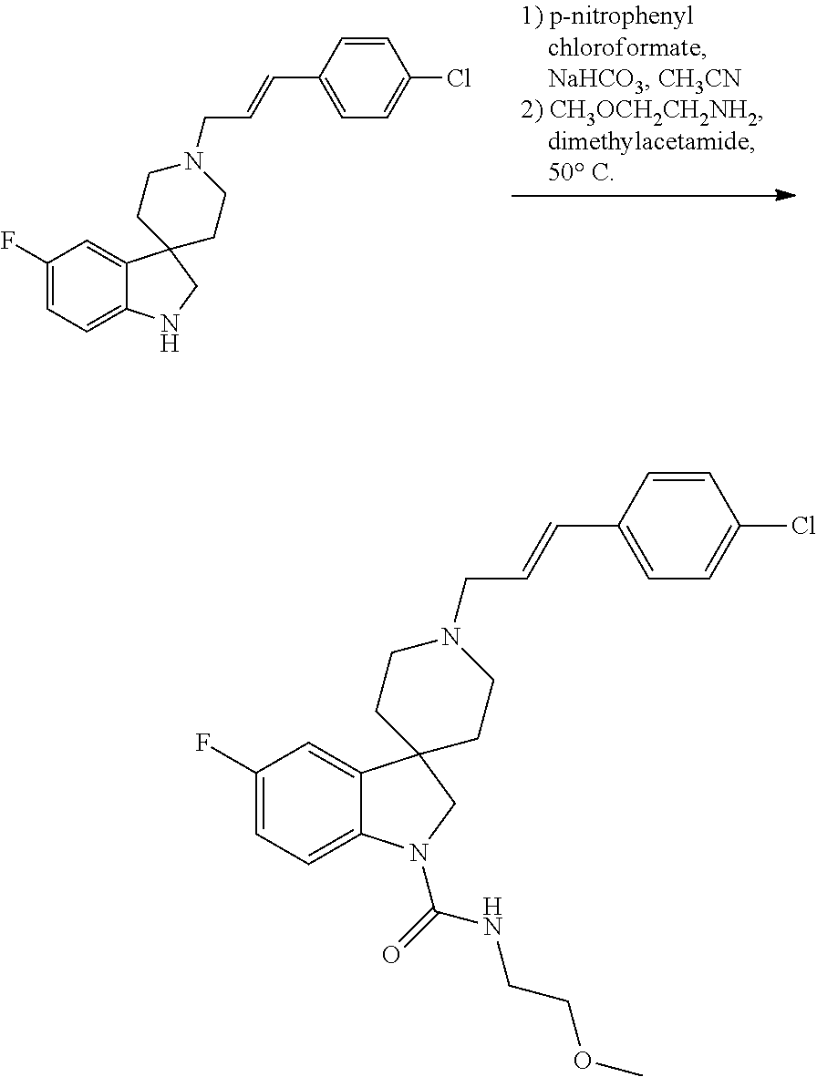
C1(C=CCN2CCC3(CC2)C2=CC(F)=CC=C2N(C(NCCOC)=O)C3)=CC=C(Cl)C=C1.C1(C=CCN2CCC3(CC2)C2=CC(F)=CC=C2NC3)=CC=C(Cl)C=C1
